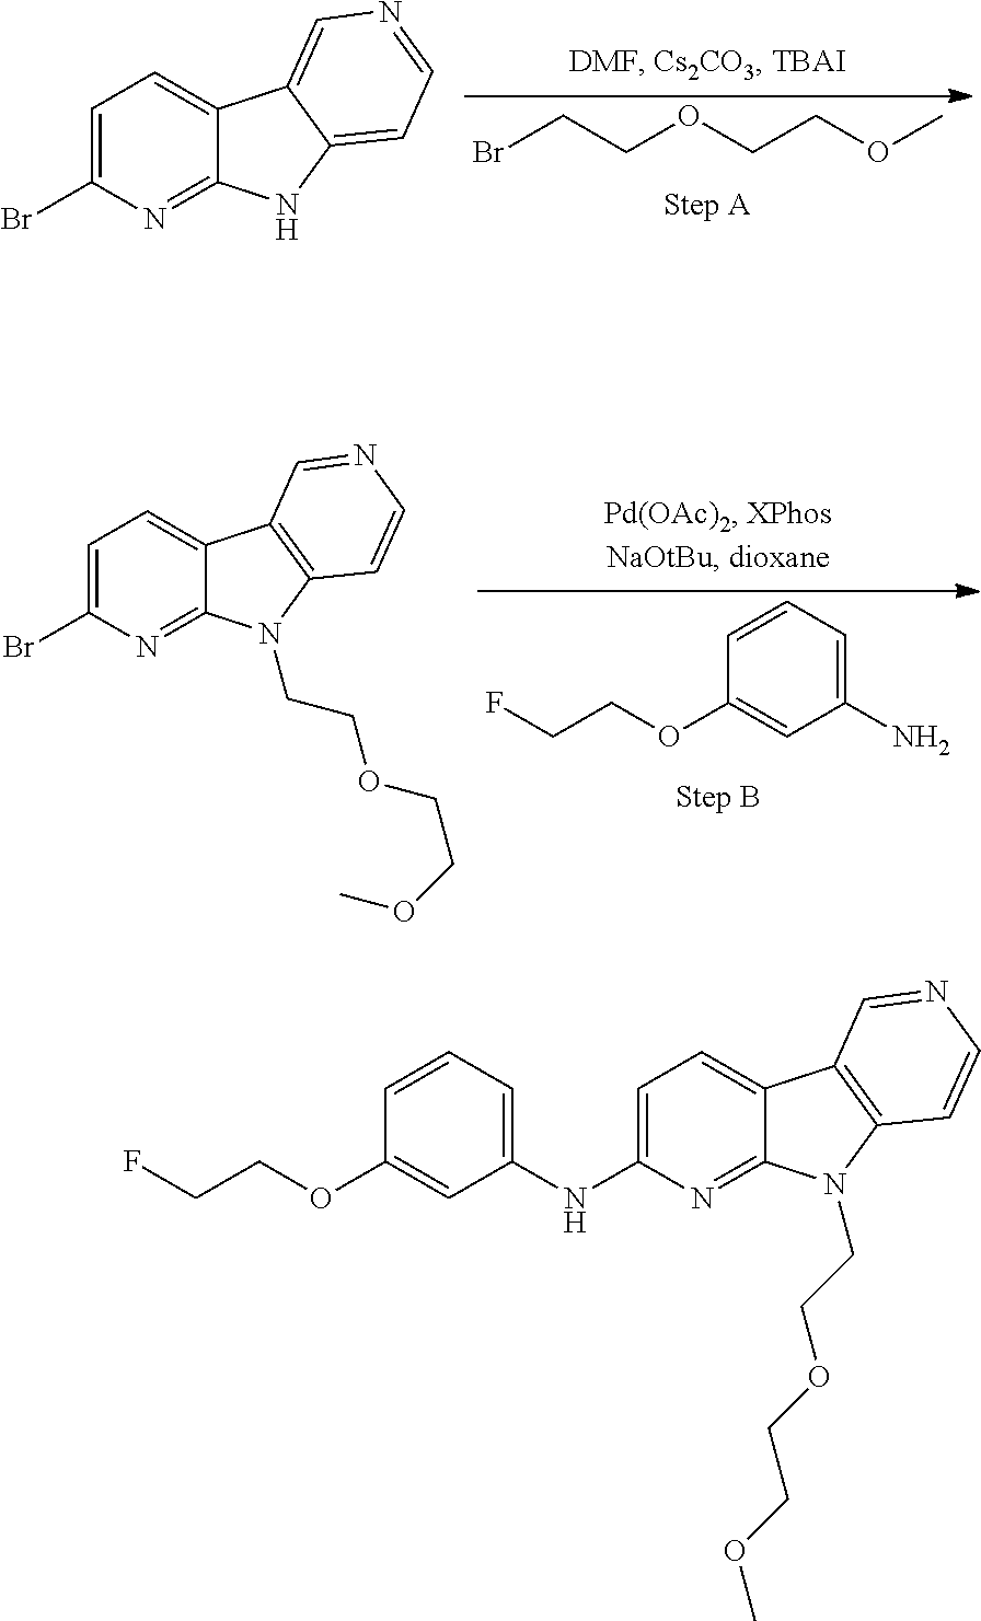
C12=CC=C(NC3=CC=CC(OCCF)=C3)N=C1N(CCOCCOC)C1=C2C=NC=C1.BrCCOCCOC.C12=CC=C(Br)N=C1NC1=CC=NC=C21.C12=CC=C(Br)N=C1N(CCOCCOC)C1=C2C=NC=C1.NC1=CC=CC(OCCF)=C1
